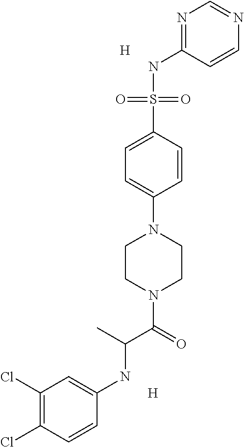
N1=C(NS(C2=CC=C(N3CCN(C(C(NC4=CC(Cl)=C(Cl)C=C4)C)=O)CC3)C=C2)(=O)=O)C=CN=C1.[H].[H]
